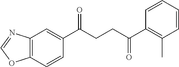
C1(C(CCC(C2=C(C)C=CC=C2)=O)=O)=CC2=C(C=C1)OC=N2
